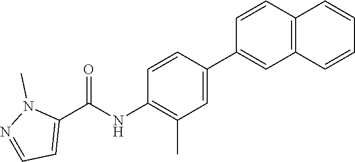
C1(C2=CC3=C(C=CC=C3)C=C2)=CC(C)=C(NC(C2=CC=NN2C)=O)C=C1
